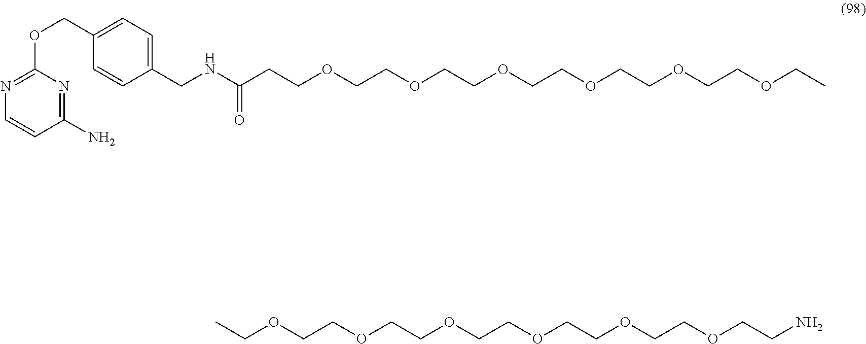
N1=C(OCC2=CC=C(CNC(CCOCCOCCOCCOCCOCCOCC)=O)C=C2)N=C(N)C=C1.CCOCCOCCOCCOCCOCCOCCN
